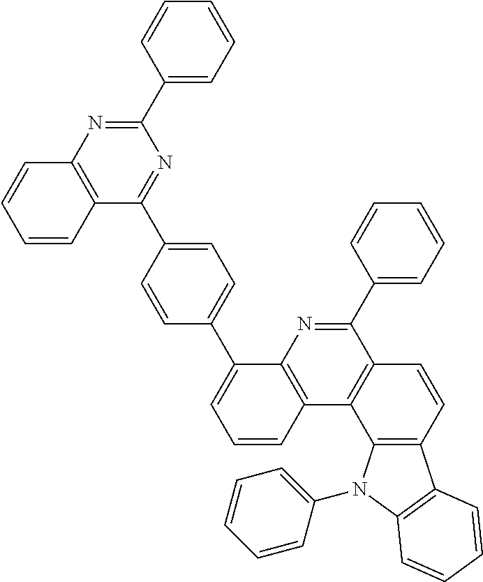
C1=CC2=C(C=C1)N=C(C1=CC=CC=C1)N=C2C1=CC=C(C2=CC=CC3=C2N=C(C2=CC=CC=C2)C2=C3C3=C(C=C2)C2=C(N3C3=CC=CC=C3)C=CC=C2)C=C1
